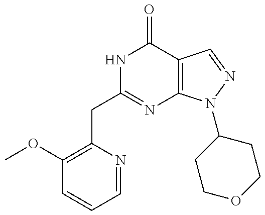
C1(OC)=C(CC2=NC3=C(C(=O)N2)C=NN3C2CCOCC2)N=CC=C1
